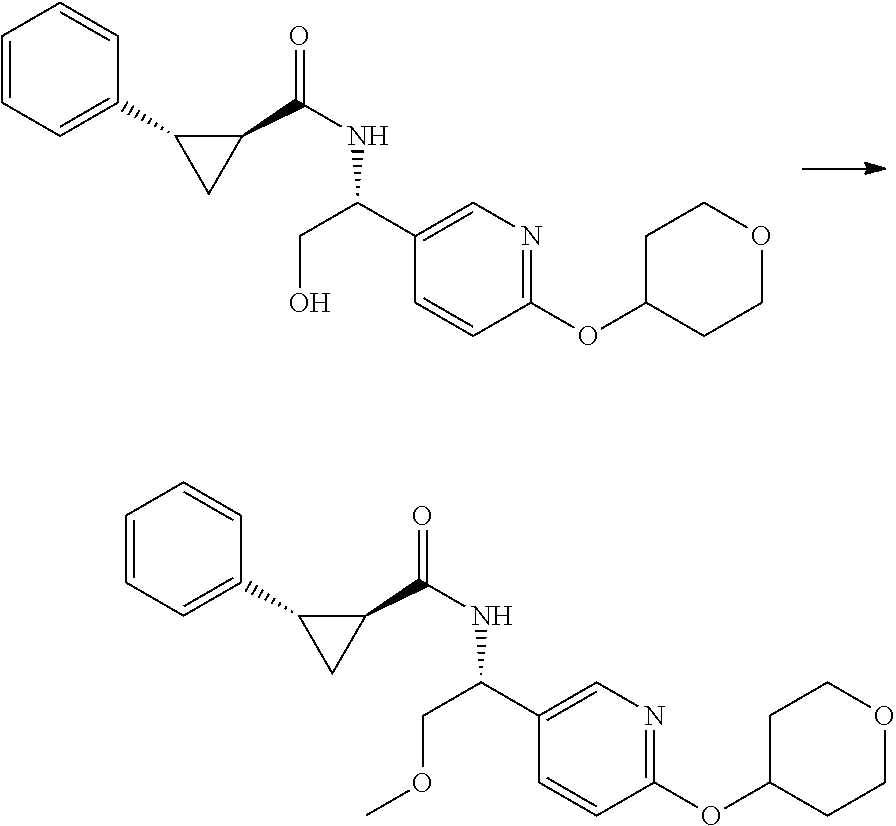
C1(OC2CCOCC2)=NC=C(C(CO)NC(C2C(C3=CC=CC=C3)C2)=O)C=C1.C1(OC2CCOCC2)=NC=C(C(COC)NC(C2C(C3=CC=CC=C3)C2)=O)C=C1
